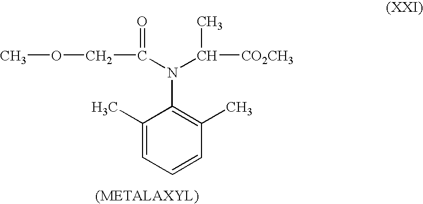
C1(C)=CC=CC(C)=C1N(C(C)[CO2CH3])C(COC)=O
